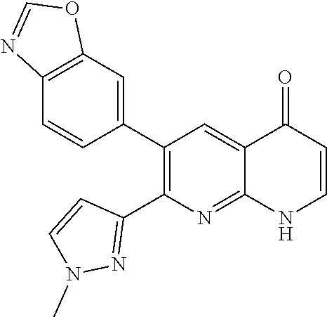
C12=C(C=C(C3=C(C4=NN(C)C=C4)N=C4C(=C3)C(=O)C=CN4)C=C1)OC=N2
